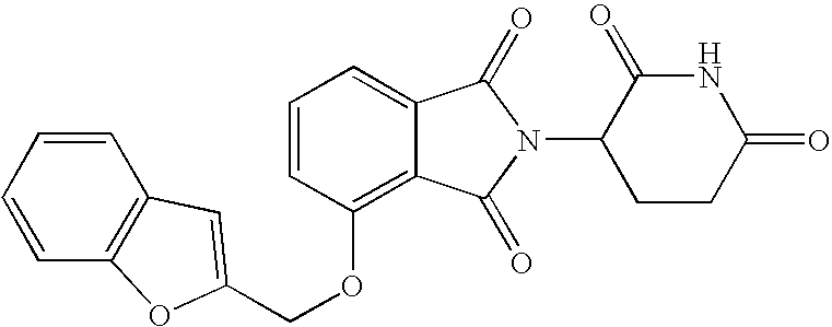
C1=CC(OCC2=CC3=C(C=CC=C3)O2)=C2C(=C1)C(=O)N(C1CCC(=O)NC1=O)C2=O
